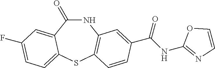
N1C(=O)C2=CC(F)=CC=C2SC2=C1C=C(C(NC1=NC=CO1)=O)C=C2
